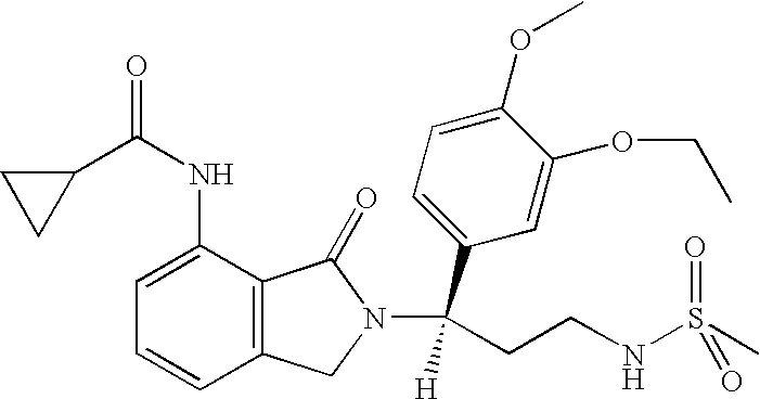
C1(C(NC2=CC=CC3=C2C(=O)N(C(CCNS(C)(=O)=O)(C2=CC=C(OC)C(OCC)=C2)[H])C3)=O)CC1
